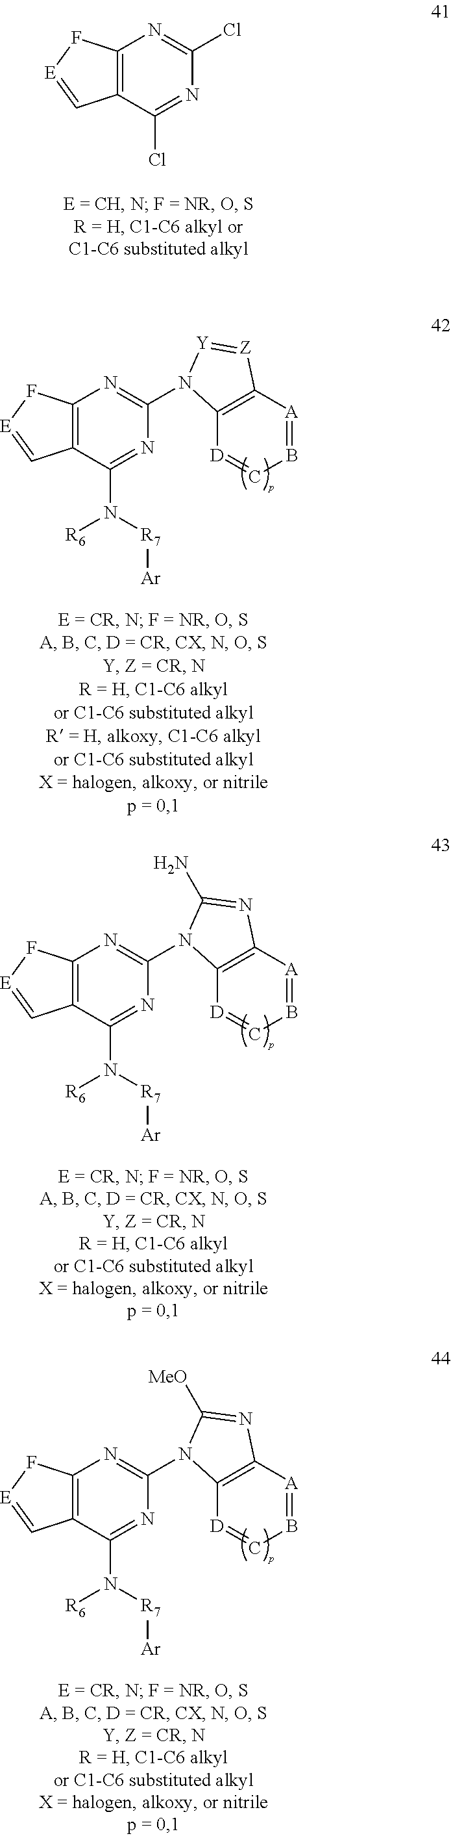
C12=C(C(Cl)=NC(Cl)=N1)C=[E]F2.C12=C(F[E]=C1)N=C(N1C3=C([A]=BC=[D]3)[Z]=[Y]1)N=C2N([R6])[R7][Ar].C12=C(F[E]=C1)N=C(N1C3=C([A]=BC=[D]3)N=C1N)N=C2N([R6])[R7][Ar].C12=C(F[E]=C1)N=C(N1C3=C([A]=BC=[D]3)N=C1[MeO])N=C2N([R6])[R7][Ar]
